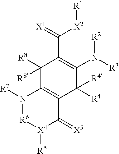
C1([R8])([R8])C2=C(C([R4])([R4])C(N([R3])[R2])=C1C(=[X1])[X2][R1])C(=[X3])[X4]([R5])[R6]N2[R7]
